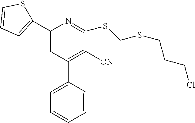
C1(C2=CC=CS2)=CC(C2=CC=CC=C2)=C([CN])C(SCSCCCCl)=N1
